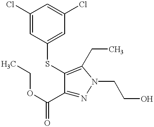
C1(C(OCC)=O)=NN(CCO)C(CC)=C1SC1=CC(Cl)=CC(Cl)=C1
